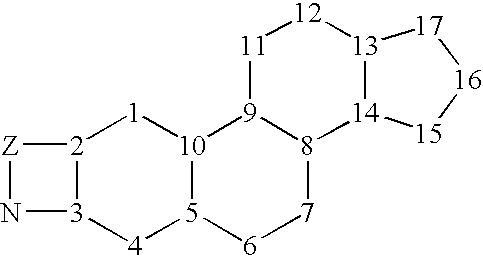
[2]12[3]([4][5]3[10]([1]1)[9]1[8]([7][6]3)[14]3[13]([12][11]1)[17][16][15]3)N[Z]2
